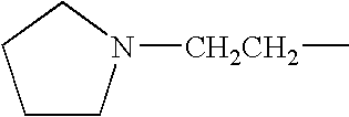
[CH2CH2](C)N1CCCC1
